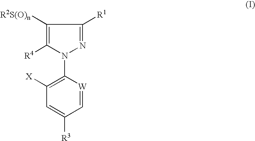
C1([R2S(O)n])=C([R4])N(C2=C([X])C=C([R3])C=[W]2)N=C1[R1]
